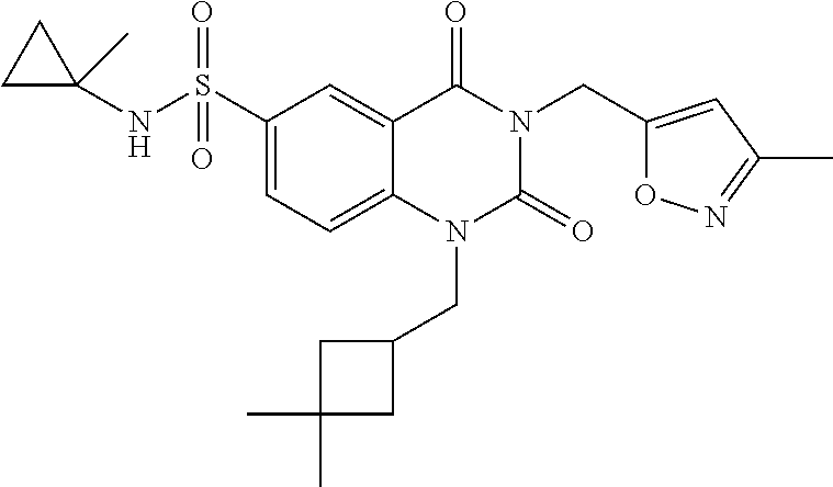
C1(S(NC2(C)CC2)(=O)=O)=CC=C2C(=C1)C(=O)N(CC1=CC(C)=NO1)C(=O)N2CC1CC(C)(C)C1
